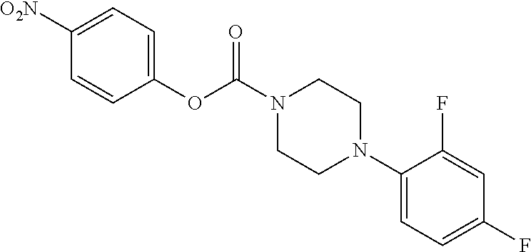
C1(OC(N2CCN(C3=CC=C(F)C=C3F)CC2)=O)=CC=C([O2N])C=C1
